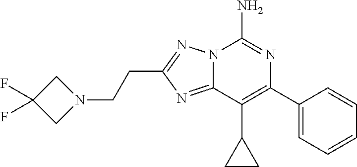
C12=NC(CCN3CC(F)(F)C3)=NN1C(N)=NC(C1=CC=CC=C1)=C2C1CC1
